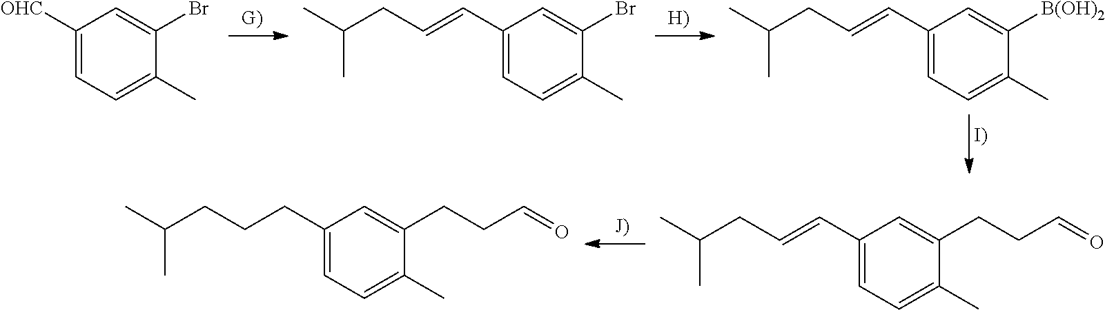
C1(C=CCC(C)C)=CC=C(C)C(CCC=O)=C1.C1(CCCC(C)C)=CC=C(C)C(CCC=O)=C1.C1(C=CCC(C)C)=CC=C(C)C([B(OH)2])=C1.C1(C=CCC(C)C)=CC=C(C)C(Br)=C1.C1([OHC])=CC=C(C)C(Br)=C1
